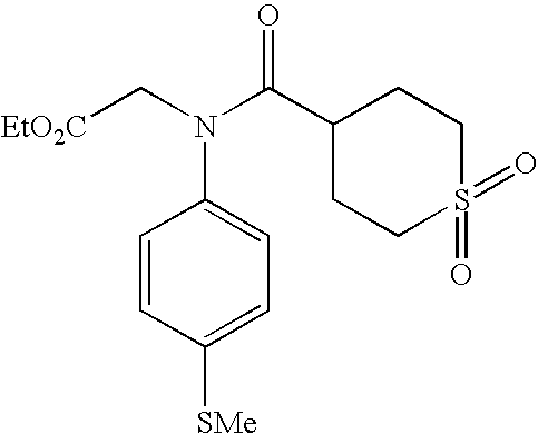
[EtO2C]CN(C(C1CCS(=O)(=O)CC1)=O)C1=CC=C([SMe])C=C1
